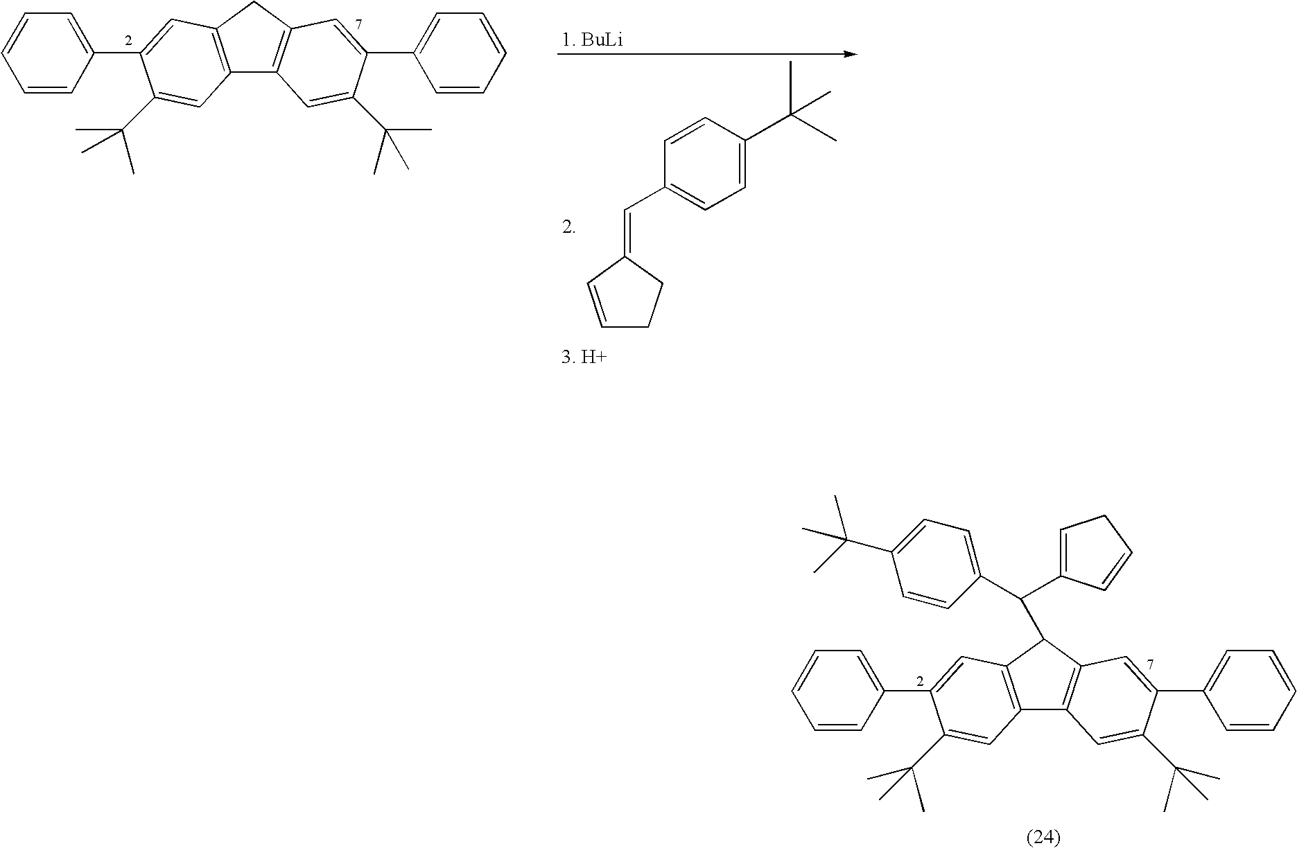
C12=C(C(C(C3=CCC=C3)C3=CC=C(C(C)(C)C)C=C3)C3=C1C=C(C(C)(C)C)C(C1=CC=CC=C1)=C3)C=C(C1=CC=CC=C1)C(C(C)(C)C)=C2.C12=C(CC3=C1C=C(C(C)(C)C)C(C1=CC=CC=C1)=C3)C=C(C1=CC=CC=C1)C(C(C)(C)C)=C2.C1=CC(=CC2=CC=C(C(C)(C)C)C=C2)CC1.[1. BuLi]
